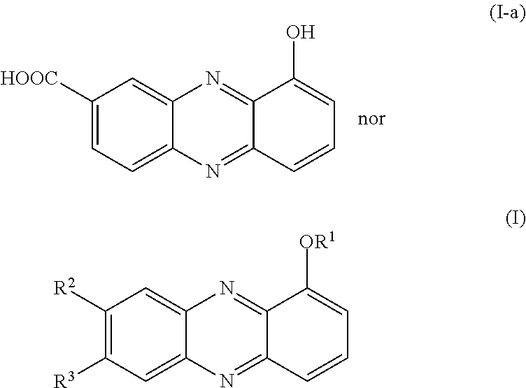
C1([HOOC])=CC=C2C(=C1)N=C1C(=N2)C=CC=C1O.C1([R2])=C([R3])C=C2C(=C1)N=C1C(=N2)C=CC=C1[OR1]
